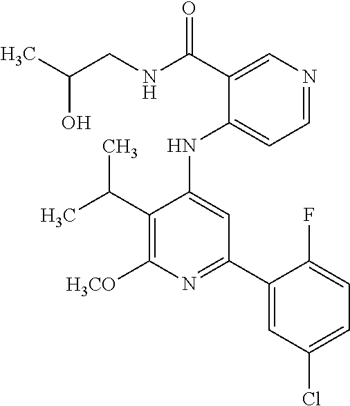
C(C1=C([H3CO])N=C(C2=CC(Cl)=CC=C2F)C=C1NC1=CC=NC=C1C(=O)NCC(O)C)(C)C
